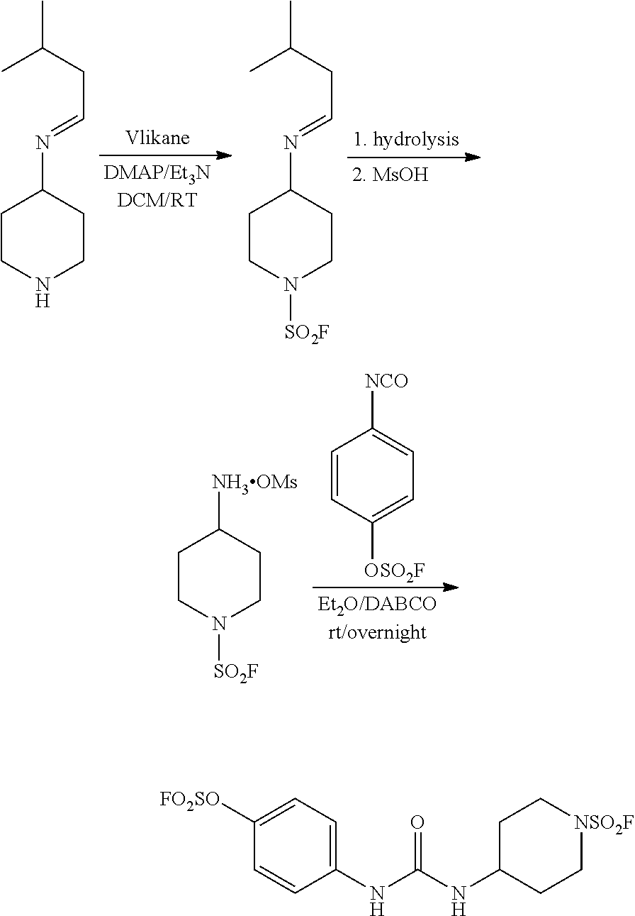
CC(CC=NC1CCNCC1)C.CC(CC=NC1CCN([SO2F])CC1)C.C1=CC([OSO2F])=CC=C1[NCO].[NH3OMs]C1CCN([SO2F])CC1.C1([FO2SO])=CC=C(NC(NC2CC[NSO2F]CC2)=O)C=C1
